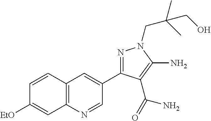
C1=CC2=C(C=C1[EtO])N=CC(C1=NN(CC(C)(C)CO)C(N)=C1C(N)=O)=C2
